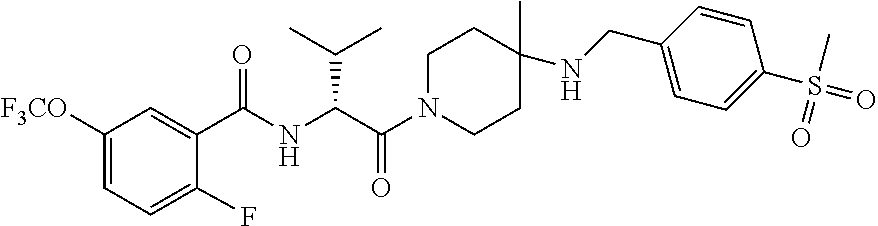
C1([F3CO])=CC=C(F)C(C(NC(C(N2CCC(C)(NCC3=CC=C(S(=O)(C)=O)C=C3)CC2)=O)C(C)C)=O)=C1
